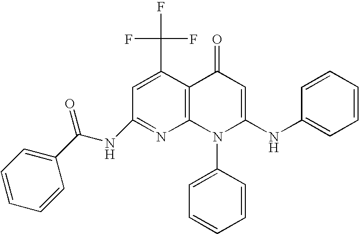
C1(NC(C2=CC=CC=C2)=O)=NC2=C(C(C(F)(F)F)=C1)C(=O)C=C(NC1=CC=CC=C1)N2C1=CC=CC=C1
